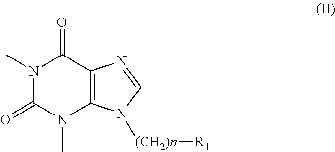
C1(=O)N(C)C(=O)N(C)C2=C1N=CN2[(CH2)n][R1]
